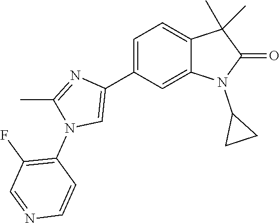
C1=C(C2=CN(C3=C(F)C=NC=C3)C(C)=N2)C=C2C(=C1)C(C)(C)C(=O)N2C1CC1
